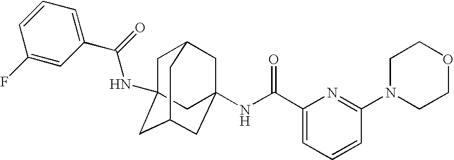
C1C2(NC(C3=CC=CC(F)=C3)=O)CC3CC(NC(C4=CC=CC(N5CCOCC5)=N4)=O)(CC1C3)C2
